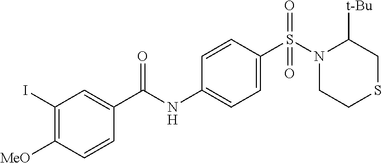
C1=CC(S(N2CCSCC2[t-Bu])(=O)=O)=CC=C1NC(=O)C1=CC(I)=C([MeO])C=C1
